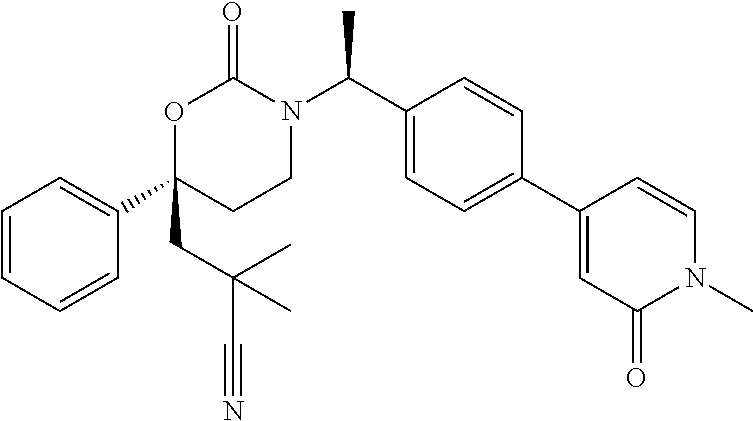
C1=CC=CC(C2(CC(C)(C)C#N)CCN(C(C3=CC=C(C4=CC(=O)N(C)C=C4)C=C3)C)C(=O)O2)=C1
